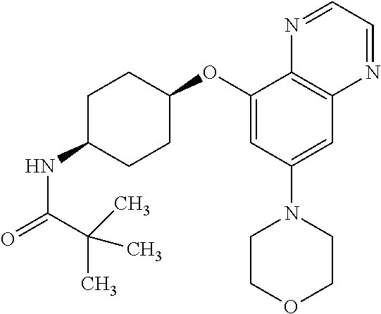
C1(OC2CCC(NC(=O)C(C)(C)C)CC2)=CC(N2CCOCC2)=CC2=C1N=CC=N2
